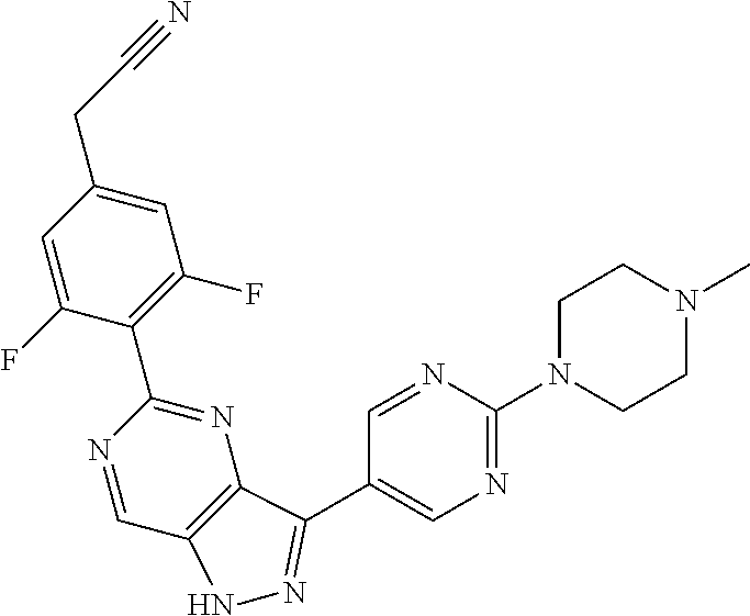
N1=CC2=C(N=C1C1=C(F)C=C(CC#N)C=C1F)C(C1=CN=C(N3CCN(C)CC3)N=C1)=NN2
